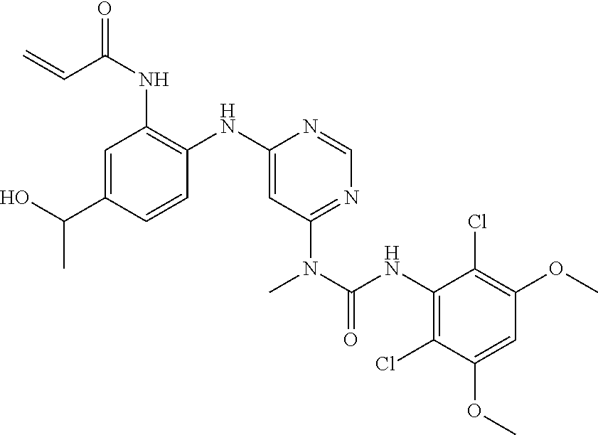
C1=C(C(O)C)C=CC(NC2=CC(N(C(NC3=C(Cl)C(OC)=CC(OC)=C3Cl)=O)C)=NC=N2)=C1NC(C=C)=O
